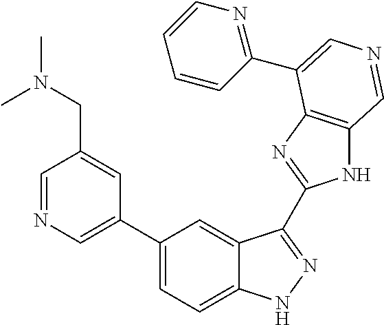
C1(C2=CN=CC(CN(C)C)=C2)=CC=C2C(=C1)C(C1=NC3=C(N1)C=NC=C3C1=NC=CC=C1)=NN2
